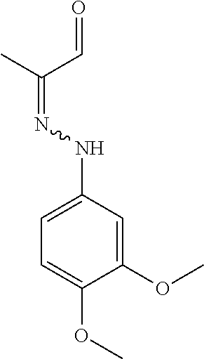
C(=NNC1=CC=C(OC)C(OC)=C1)(C=O)C
